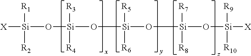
[X][Si](O[Si](O[Si](O[Si](O[Si]([X])([R9])[R10])([R8])[R7])([R5])[R6])([R3])[R4])([R1])[R2]
